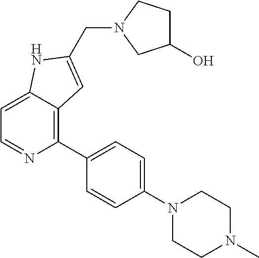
C1=C2C(=C(C3=CC=C(N4CCN(C)CC4)C=C3)N=C1)C=C(CN1CCC(O)C1)N2
